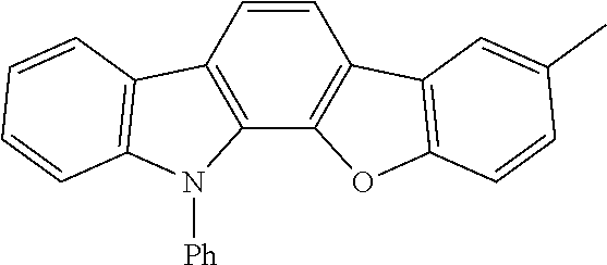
C1=CC2=C(C3=C1C1=C(O3)C=CC(C)=C1)N([Ph])C1=C2C=CC=C1
